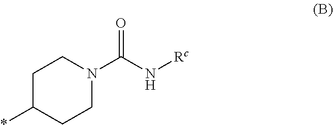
C1C(*)CCN(C(N[Rc])=O)C1
